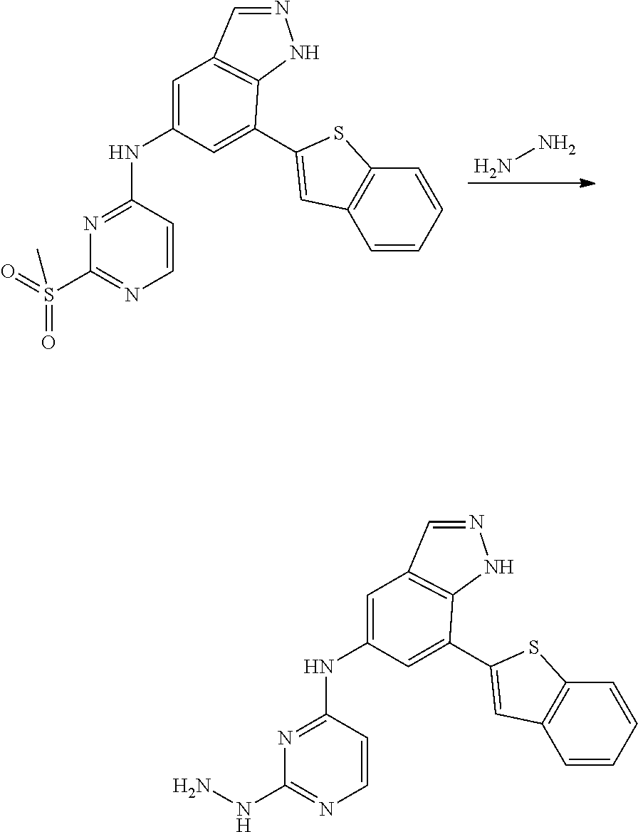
C1(NC2=CC3=C(C(C4=CC5=C(S4)C=CC=C5)=C2)NN=C3)=NC(NN)=NC=C1.C1(NC2=CC3=C(C(C4=CC5=C(S4)C=CC=C5)=C2)NN=C3)=NC(S(=O)(=O)C)=NC=C1.NN
